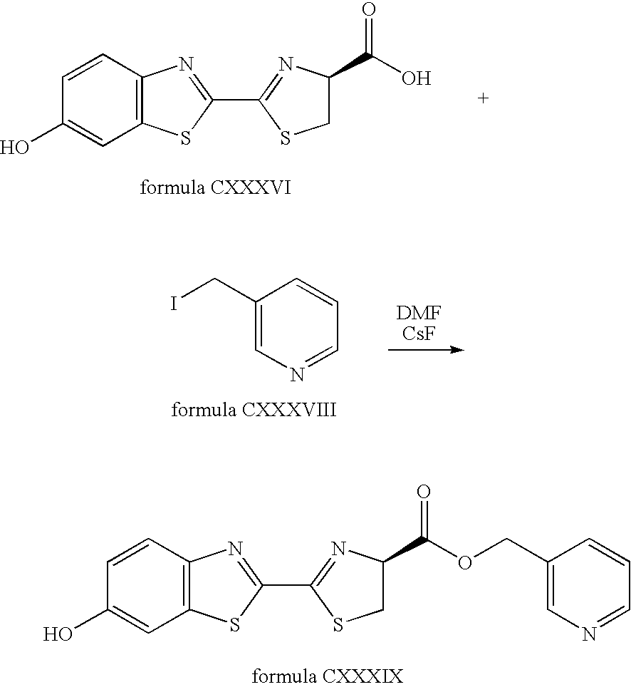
C1=CC(O)=CC2=C1N=C(C1=NC(C(OCC3=CN=CC=C3)=O)CS1)S2.C1(CI)=CN=CC=C1.C1=CC(O)=CC2=C1N=C(C1=NC(C(O)=O)CS1)S2
